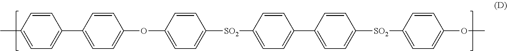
C1=CC(C2=CC=C(C)C=C2)=CC=C1OC1=CC=C([SO2]C2=CC=C(C3=CC=C([SO2]C4=CC=C(OC)C=C4)C=C3)C=C2)C=C1
